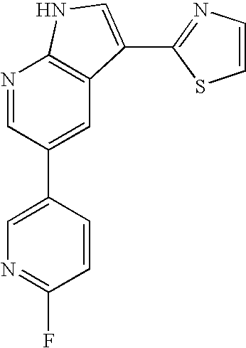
C1(C2=CC3=C(N=C2)NC=C3C2=NC=CS2)=CN=C(F)C=C1
